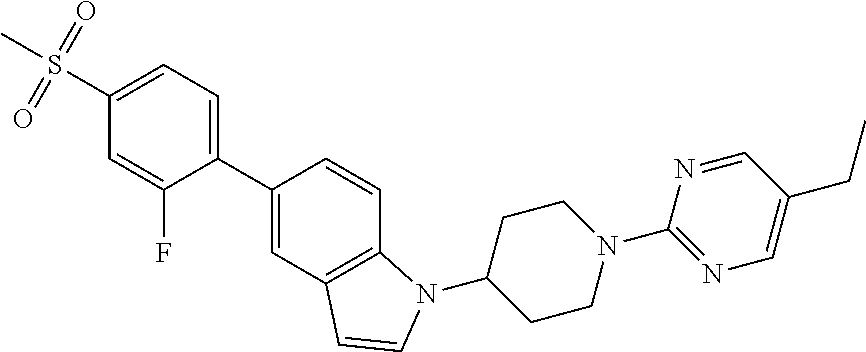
C12=C(C=C(C3=CC=C(S(C)(=O)=O)C=C3F)C=C1)C=CN2C1CCN(C2=NC=C(CC)C=N2)CC1
